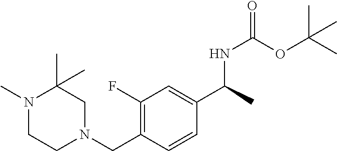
C1(F)=C(CN2CC(C)(C)N(C)CC2)C=CC(C(C)NC(=O)OC(C)(C)C)=C1
